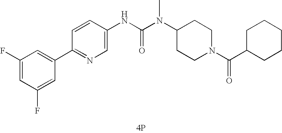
[4P].C1(C2=CC(F)=CC(F)=C2)=NC=C(NC(N(C2CCN(C(=O)C3CCCCC3)CC2)C)=O)C=C1
